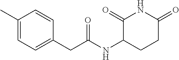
C(C1=CC=C(C)C=C1)C(NC1CCC(=O)NC1=O)=O
